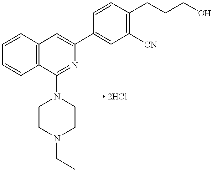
C1=CC2=C(C=C1)C(N1CCN(CC)CC1)=NC(C1=CC([CN])=C(CCCO)C=C1)=C2.[ 2HCl]
